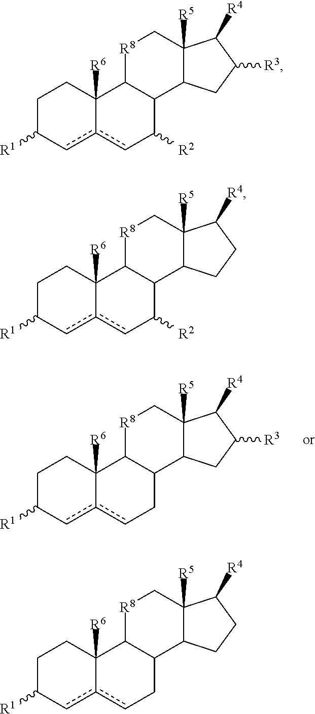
C1C([R1])cc2cC([R2])C3C(C2([R6])C1)[R8]CC1([R5])C3CC([R3])C1[R4].C1C([R1])cc2cC([R2])C3C(C2([R6])C1)[R8]CC1([R5])C3CCC1[R4].C1C([R1])cc2cCC3C(C2([R6])C1)[R8]CC1([R5])C3CCC1[R4].C1C([R1])cc2cCC3C(C2([R6])C1)[R8]CC1([R5])C3CC([R3])C1[R4]
